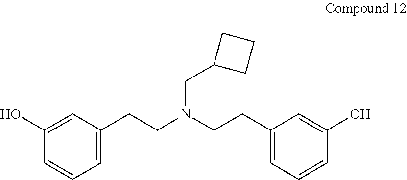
C1(O)=CC(CCN(CCC2=CC=CC(O)=C2)CC2CCC2)=CC=C1
